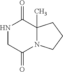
N1CC(=O)N2C(C)(C1=O)CCC2
